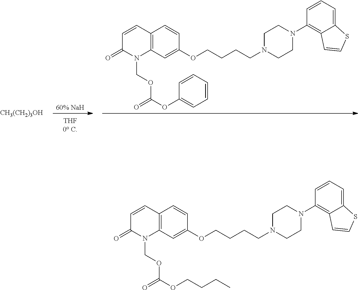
[60% NaH].C12=C(C=C(OCCCCN3CCN(C4=C5C(=CC=C4)SC=C5)CC3)C=C1)N(COC(OC1=CC=CC=C1)=O)C(=O)C=C2.[CH3(CH2)3OH].C12=C(C=C(OCCCCN3CCN(C4=C5C(=CC=C4)SC=C5)CC3)C=C1)N(COC(OCCCC)=O)C(=O)C=C2
